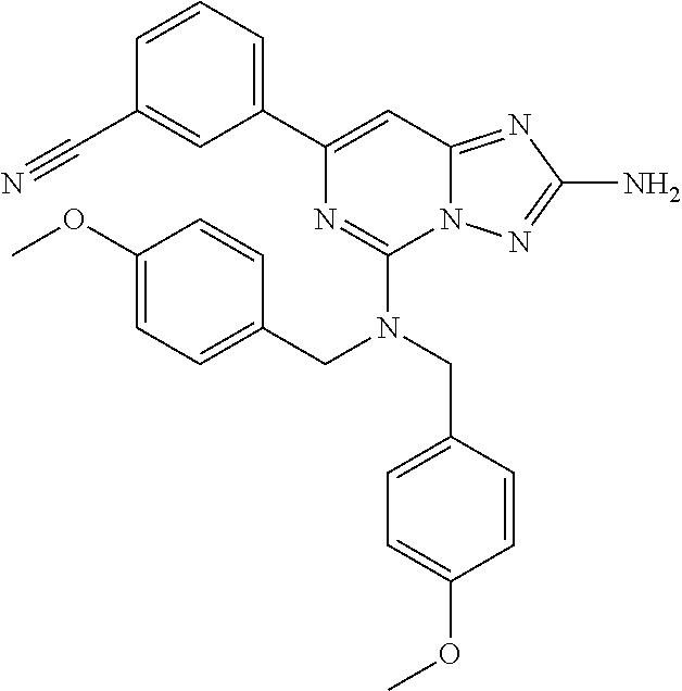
C1(OC)=CC=C(CN(CC2=CC=C(OC)C=C2)C2=NC(C3=CC=CC(C#N)=C3)=CC3=NC(N)=NN23)C=C1
